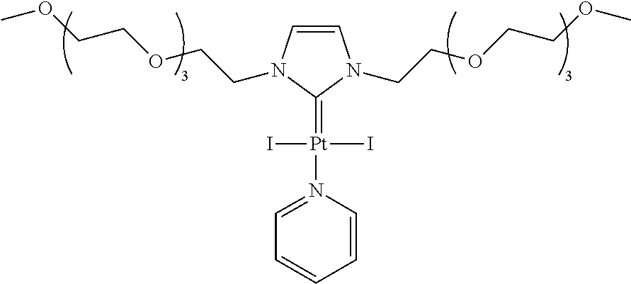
C1=CN(CCOCCOC)C(=[Pt](N2=CC=CC=C2)(I)I)N1CCOCCOC
